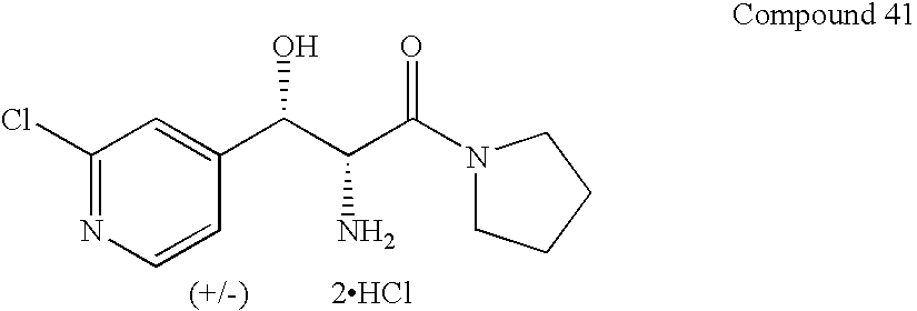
[2HCl].C1(Cl)=NC=CC(C(C(N)C(N2CCCC2)=O)O)=C1
